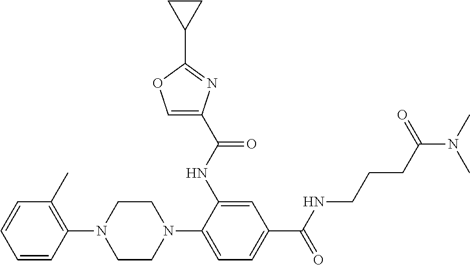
C1(N2CCN(C3=CC=C(C(NCCCC(N(C)C)=O)=O)C=C3NC(C3=COC(C4CC4)=N3)=O)CC2)=C(C)C=CC=C1
